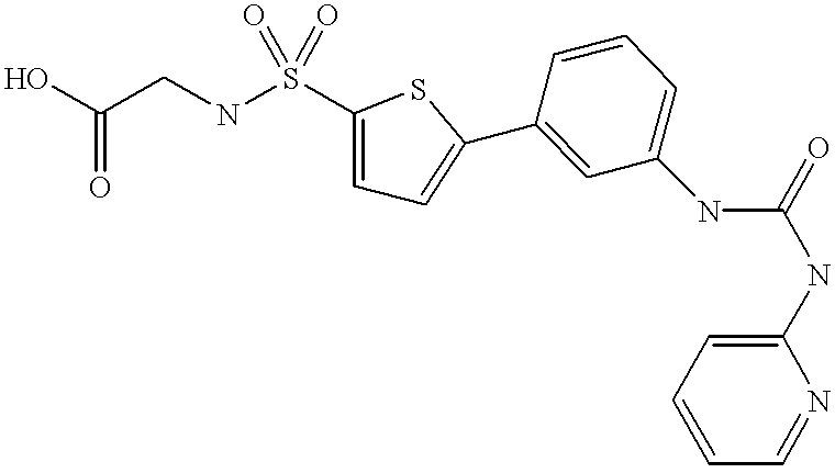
C1=CC(C2=CC=C(S(NCC(O)=O)(=O)=O)S2)=CC(NC(NC2=CC=CC=N2)=O)=C1
